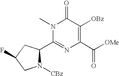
N1([CBz])C(C2=NC(C([OMe])=O)=C([OBz])C(=O)N2C)CC(F)C1
